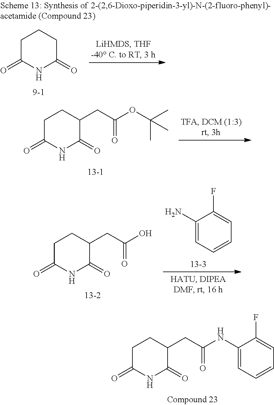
C1(=O)CCC(CC(NC2=CC=CC=C2F)=O)C(=O)N1.C1(=O)CCC(CC(OC(C)(C)C)=O)C(=O)N1.C1(=O)CCC(CC(O)=O)C(=O)N1.C1(N)=CC=CC=C1F.C1(=O)CCCC(=O)N1
